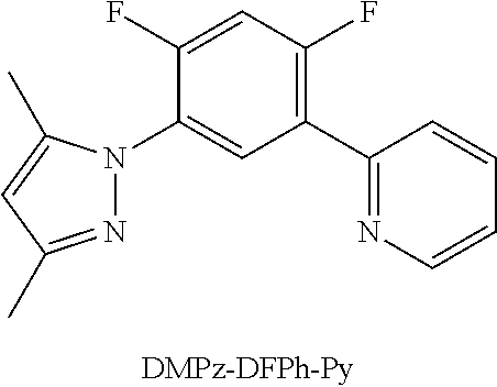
C1(C2=NC=CC=C2)=C(F)C=C(F)C(N2N=C(C)C=C2C)=C1
